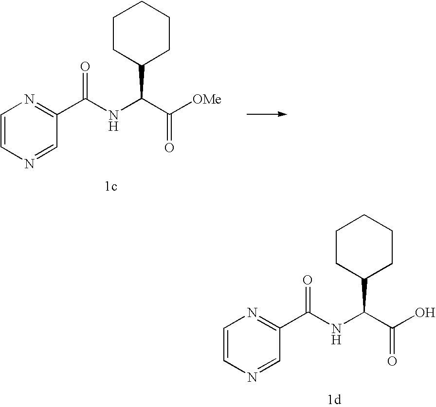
C1=CN=CC(C(NC(C([OMe])=O)C2CCCCC2)=O)=N1.C1=CN=CC(C(NC(C(O)=O)C2CCCCC2)=O)=N1
